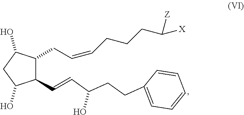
C1(CC=CCCCC([X])[Z])C(C=CC(CCC2=CC=CC=C2)O)C(O)CC1O
